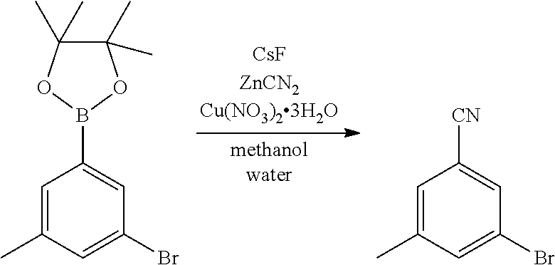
C1=C(C)C=C(Br)C=C1B1OC(C)(C)C(C)(C)O1.C1=C(C)C=C(Br)C=C1[CN]
